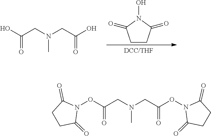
C1(=O)N(OC(CN(C)CC(ON2C(=O)CCC2=O)=O)=O)C(=O)CC1.C1CC(=O)N(O)C1=O.N(C)(CC(O)=O)CC(=O)O
